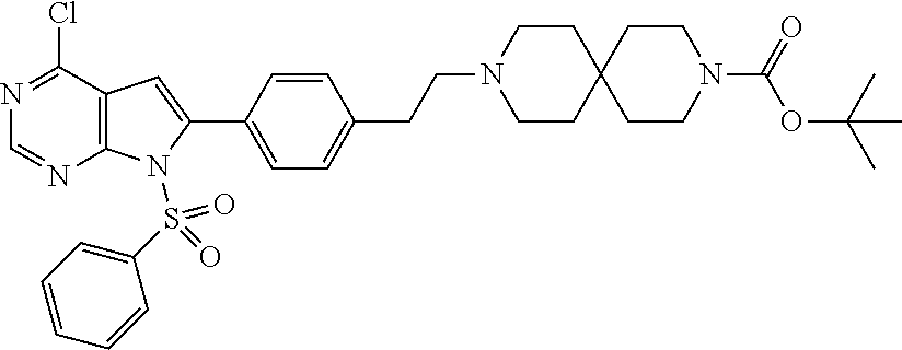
C12=C(C(Cl)=NC=N1)C=C(C1=CC=C(CCN3CCC4(CC3)CCN(C(=O)OC(C)(C)C)CC4)C=C1)N2S(C1=CC=CC=C1)(=O)=O
